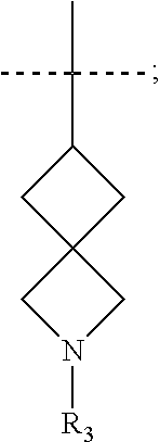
CC(C1CC2(C1)CN([R3])C2)(C)C
